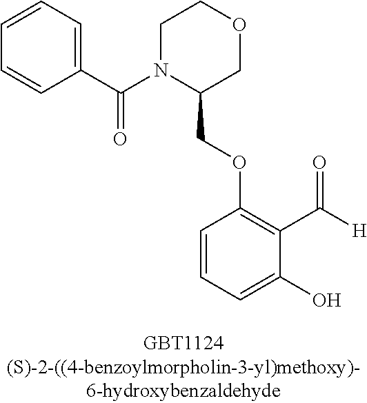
C1(COC2=C(C([H])=O)C(O)=CC=C2)COCCN1C(C1=CC=CC=C1)=O
